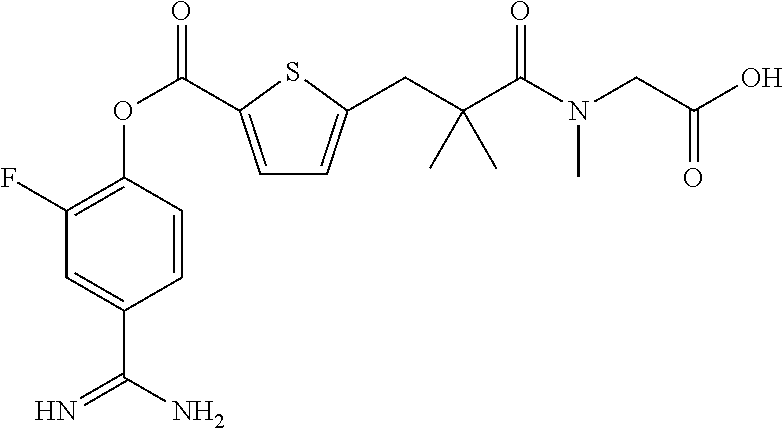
C1(F)=C(OC(=O)C2=CC=C(CC(C(N(CC(=O)O)C)=O)(C)C)S2)C=CC(C(N)=N)=C1
